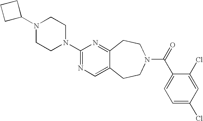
C1C(N2CCN(C3=NC=C4C(=N3)CCN(C(=O)C3=CC=C(Cl)C=C3Cl)CC4)CC2)CC1
